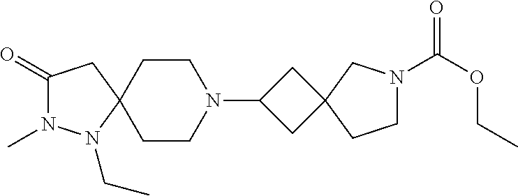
C1(=O)N(C)N(CC)C2(C1)CCN(C1CC3(C1)CN(C(OCC)=O)CC3)CC2
